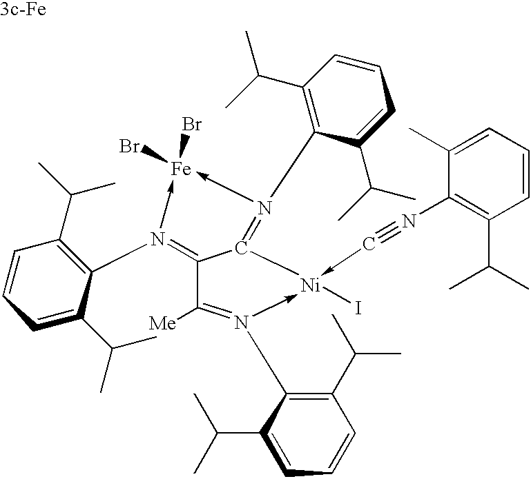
C12=N(C3=C(C(C)C)C=CC=C3C(C)C)->[Fe](Br)(Br)-N(C3=C(C(C)C)C=CC=C3C(C)C)=C1[Ni](I)(-C#NC1=C(C(C)C)C=CC=C1C)-N(C1=C(C(C)C)C=CC=C1C(C)C)=C2[Me]
